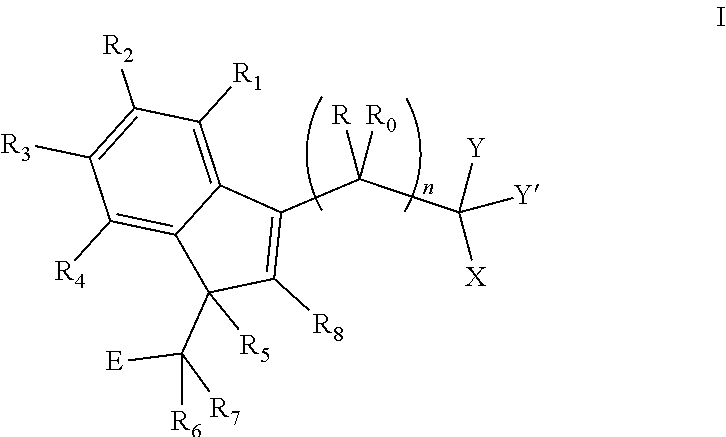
C1(C(C([Y])([Y])[X])([R])[R0])=C([R8])C(C([R7])([E])[R6])([R5])C2=C([R4])C([R3])=C([R2])C([R1])=C12
